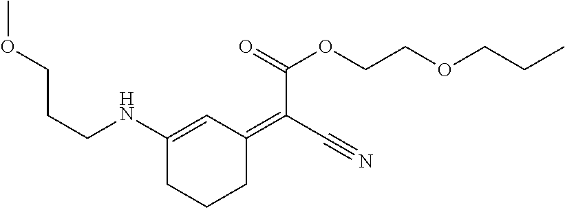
C(CNC1=CC(=C(C#N)C(=O)OCCOCCC)CCC1)COC
